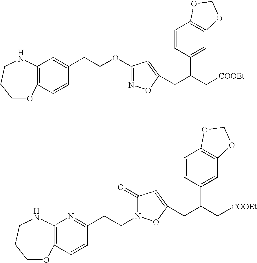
C1=CC(CCOC2=NOC(CC(C[COOEt])C3=CC4=C(C=C3)OCO4)=C2)=CC2=C1OCCCN2.C1OC2=C(NCC1)N=C(CCN1C(=O)C=C(CC(C[COOEt])C3=CC4=C(C=C3)OCO4)O1)C=C2
